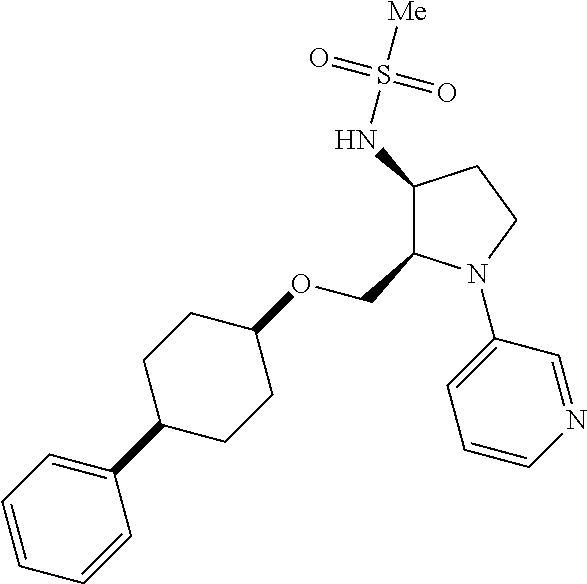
C1(NS([Me])(=O)=O)C(COC2CCC(C3=CC=CC=C3)CC2)N(C2=CC=CN=C2)CC1
